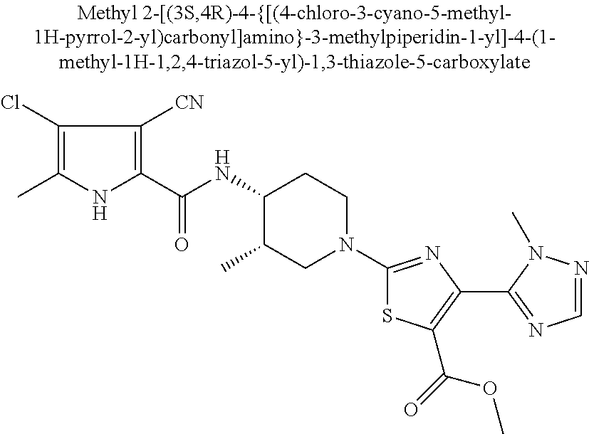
C1(Cl)=C(C)NC(C(=O)NC2C(C)CN(C3=NC(C4=NC=NN4C)=C(C(=O)OC)S3)CC2)=C1[CN]
